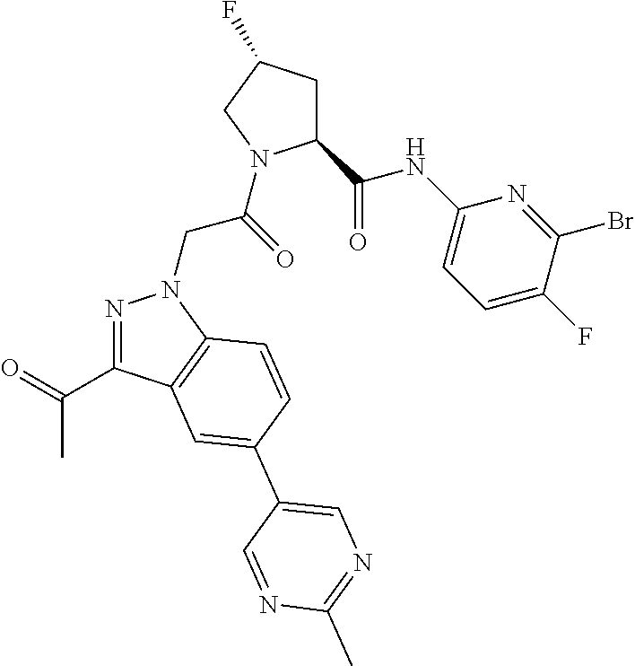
C1(C(NC2=CC=C(F)C(Br)=N2)=O)CC(F)CN1C(CN1N=C(C(=O)C)C2=C1C=CC(C1=CN=C(C)N=C1)=C2)=O
